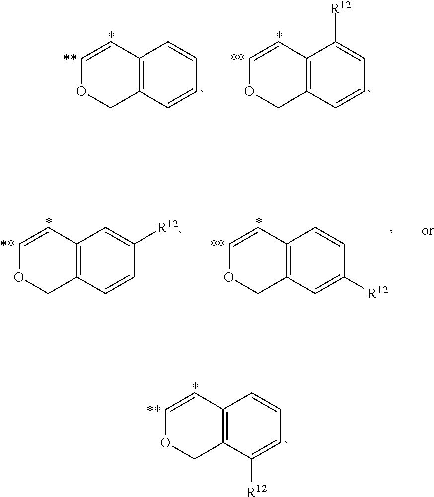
C12=C(C([R12])=CC=C1)COC=C2.C12=C(C=CC=C1)COC=C2.C12=C(C=CC=C1[R12])COC=C2.C12=C(C=CC([R12])=C1)COC=C2.C12=C(C=C([R12])C=C1)COC=C2
